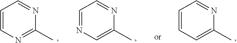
C1=CN=C(C)N=C1.C1=CC=C(C)N=C1.C1=NC=C(C)N=C1
